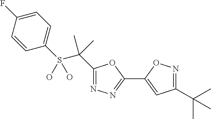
C1=C(F)C=CC(S(C(C)(C)C2=NN=C(C3=CC(C(C)(C)C)=NO3)O2)(O)O)=C1
